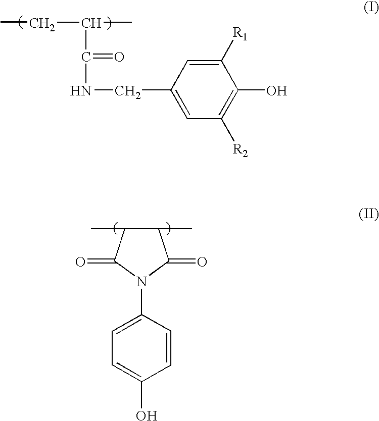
C1(O)=CC=C(N2C(=O)C(C)C(C)C2=O)C=C1.C1=C(CNC(=O)C(C)CC)C=C([R1])C(O)=C1[R2]
